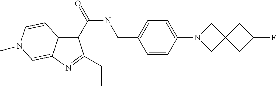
C1(C(NCC2=CC=C(N3CC4(C3)CC(F)C4)C=C2)=O)=C2C(=CN(C)C=C2)N=C1CC
